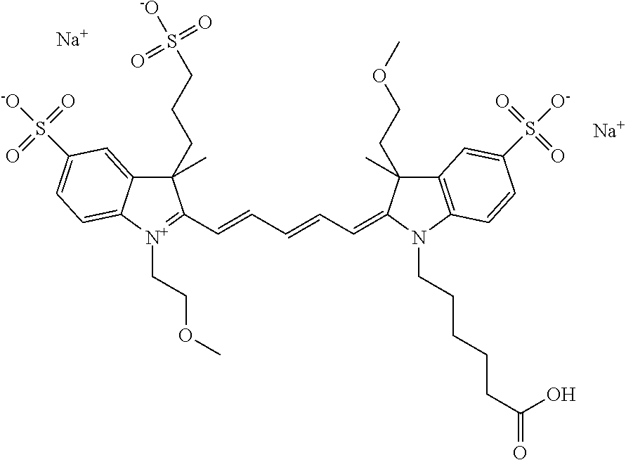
[Na].[Na].C12=CC(S(=O)([-O])=O)=CC=C1[N+](CCOC)=C(C=CC=CC=C1C(CCOC)(C)C3=C(N1CCCCCC(=O)O)C=CC(S(=O)([O-])=O)=C3)C2(C)CCCS([-O])(=O)=O
